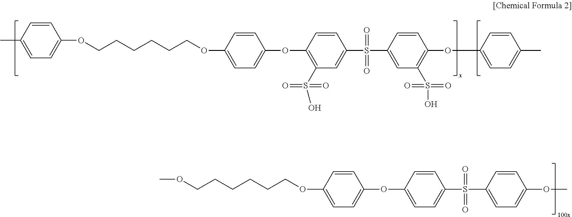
C1=CC(OC2=CC=C(OCCCCCCOC)C=C2)=CC=C1S(C1=CC=C(OC)C=C1)(=O)=O.C1=CC(OC2=CC=C(OCCCCCCOC3=CC=C(C)C=C3)C=C2)=C(S(=O)(O)=O)C=C1S(C1=CC(S(=O)(O)=O)=C(OC2=CC=C(C)C=C2)C=C1)(=O)=O
